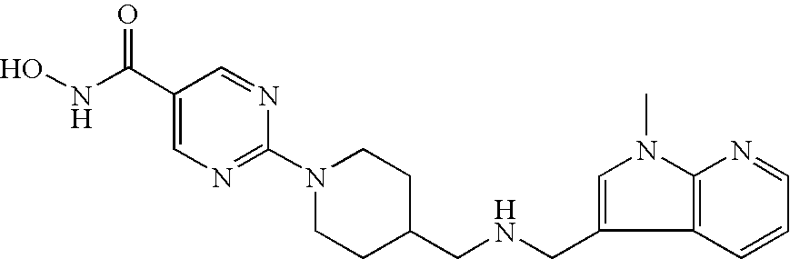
ONC(=O)C1=CN=C(N2CCC(CNCC3=CN(C)C4=C3C=CC=N4)CC2)N=C1
